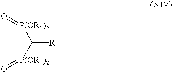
C([R])([P(OR1)2]=O)[P(OR1)2]=O
